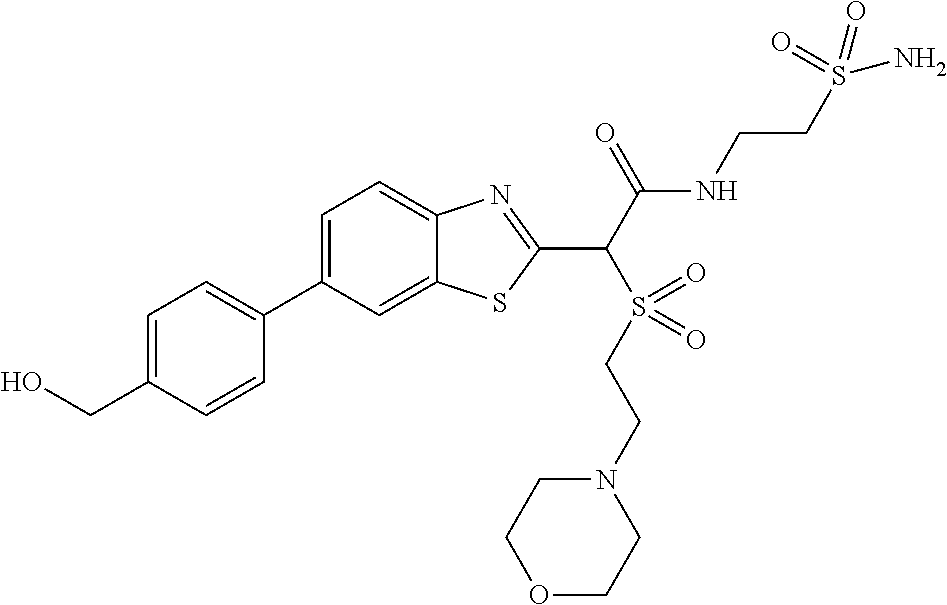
C1=C(C2=CC=C(CO)C=C2)C=C2C(=C1)N=C(C(C(NCCS(N)(=O)=O)=O)S(=O)(=O)CCN1CCOCC1)S2
